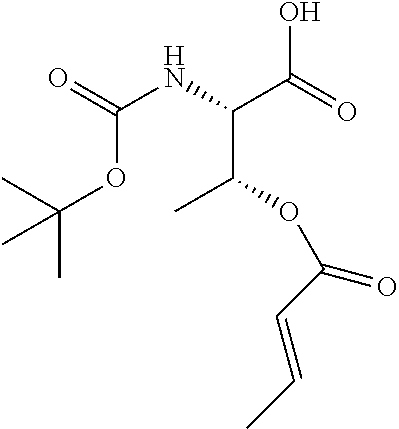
C(NC(C(=O)O)C(C)OC(C=CC)=O)(=O)OC(C)(C)C
